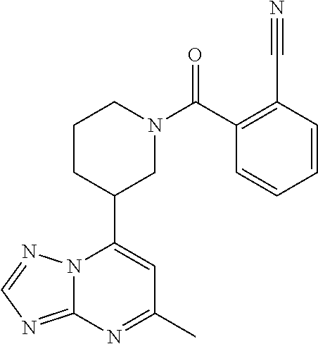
N12C(=NC=N1)N=C(C)C=C2C1CN(C(=O)C2=C(C#N)C=CC=C2)CCC1
